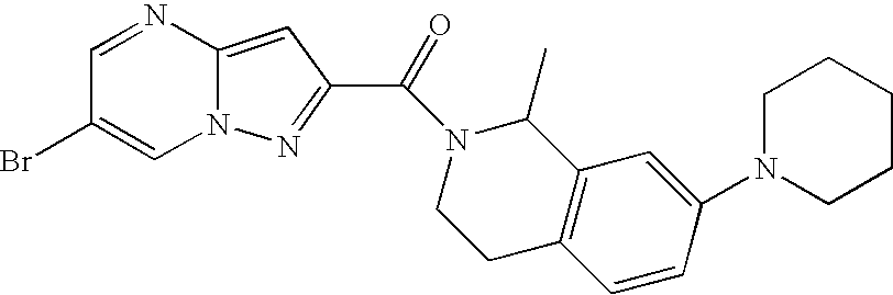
N1=CC(Br)=CN2C1=CC(C(=O)N1CCC3=C(C1C)C=C(N1CCCCC1)C=C3)=N2
